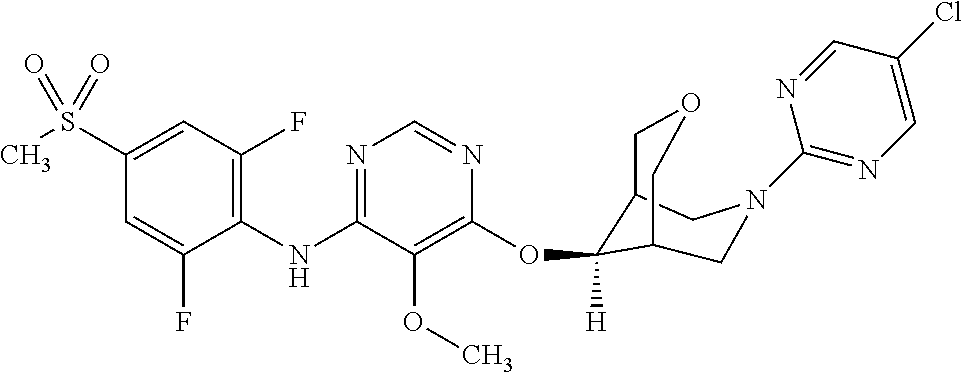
C1(NC2=NC=NC(OC3([H])C4COCC3CN(C3=NC=C(Cl)C=N3)C4)=C2OC)=C(F)C=C(S(C)(=O)=O)C=C1F
